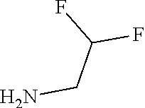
C(CN)(F)F
